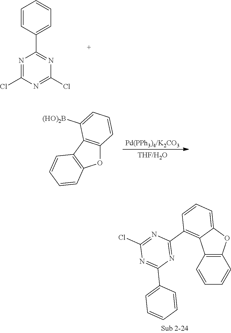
C1=CC(C2=NC(Cl)=NC(Cl)=N2)=CC=C1.C12=C(C3=C(O1)C=CC=C3)C([(HO)2B])=CC=C2.C1=CC2=C(C=C1)OC1=CC=CC(C3=NC(C4=CC=CC=C4)=NC(Cl)=N3)=C21
